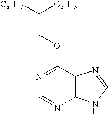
[C8H17]C([C6H13])COC1=NC=NC2=C1N=CN2
